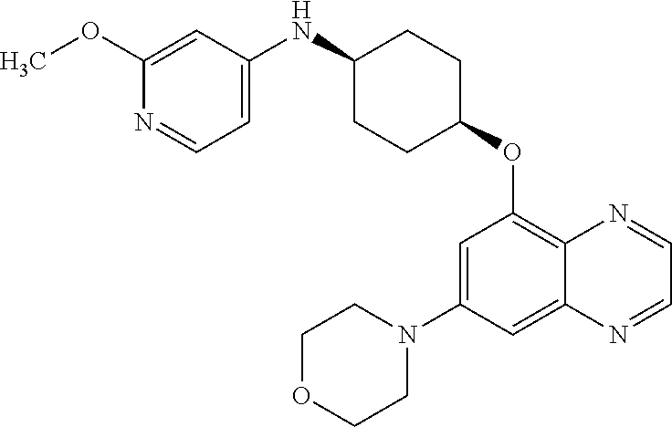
C1(OC)=CC(NC2CCC(OC3=C4C(=CC(N5CCOCC5)=C3)N=CC=N4)CC2)=CC=N1
